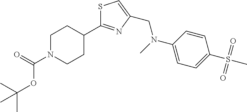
S1C=C(CN(C2=CC=C(S(C)(=O)=O)C=C2)C)N=C1C1CCN(C(=O)OC(C)(C)C)CC1
